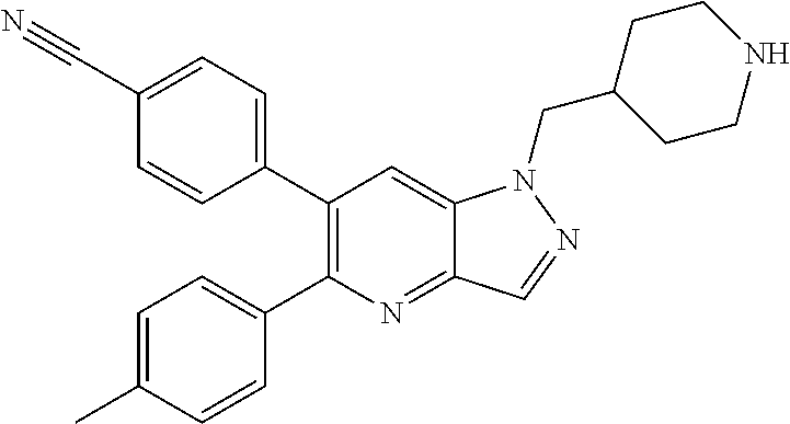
C1(C2=CC=C(C#N)C=C2)=C(C2=CC=C(C)C=C2)N=C2C(=C1)N(CC1CCNCC1)N=C2
